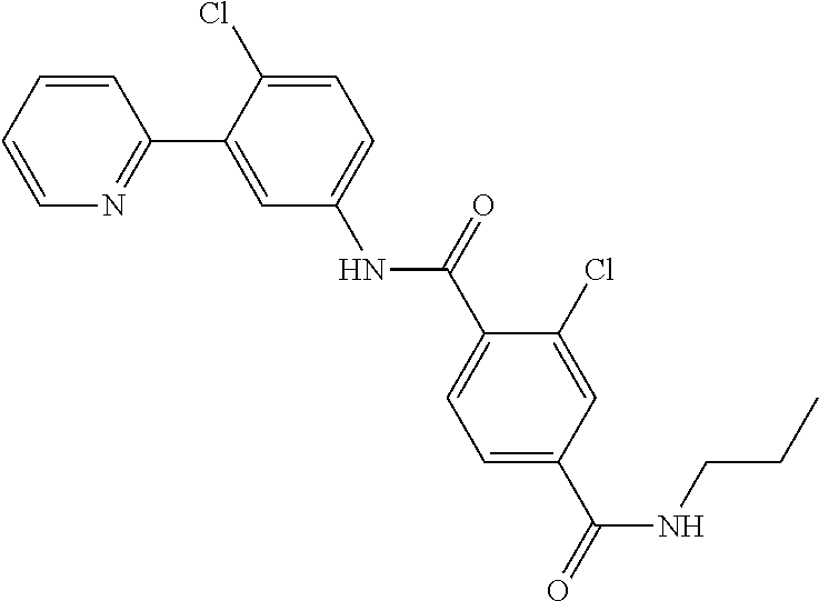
C1=CN=C(C2=CC(NC(C3=CC=C(C(NCCC)=O)C=C3Cl)=O)=CC=C2Cl)C=C1
